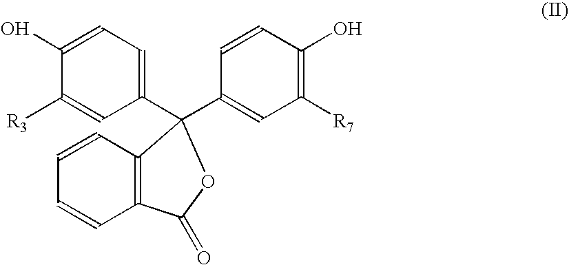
C1(C2(C3=CC([R7])=C(O)C=C3)C3=C(C(=O)O2)C=CC=C3)=CC=C(O)C([R3])=C1
